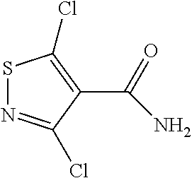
S1N=C(Cl)C(C(N)=O)=C1Cl
